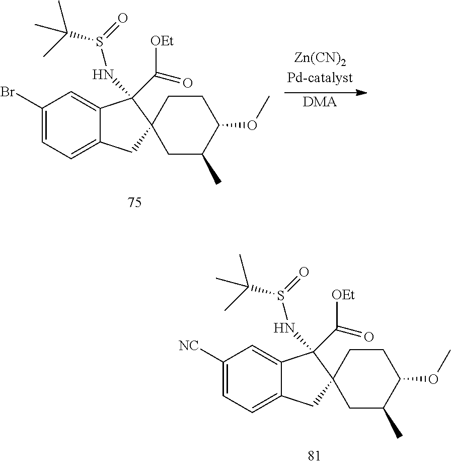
C1(Br)=CC=C2C(=C1)C(NS(=O)C(C)(C)C)(C(=O)[OEt])C1(C2)CC(C)C(OC)CC1.[DMA].C1([NC])=CC=C2C(=C1)C(NS(=O)C(C)(C)C)(C(=O)[OEt])C1(C2)CC(C)C(OC)CC1
